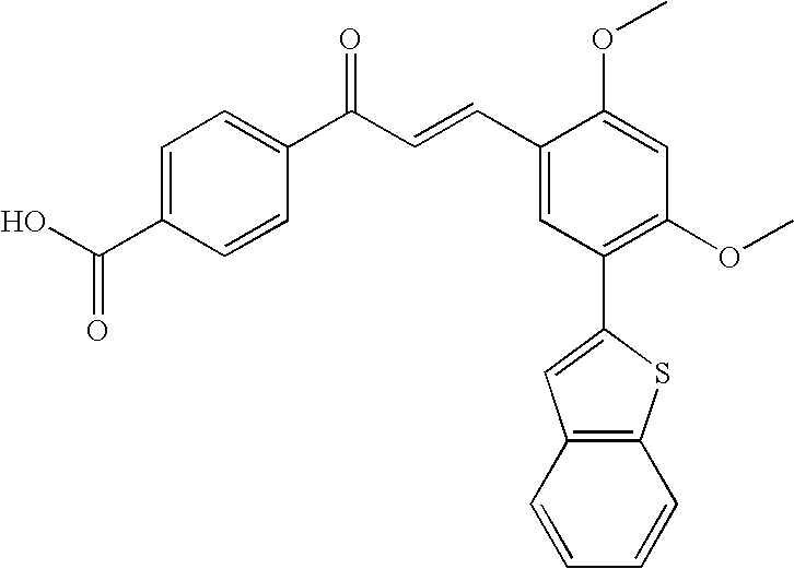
C1=C(C(O)=O)C=CC(C(=O)C=CC2=CC(C3=CC4=C(S3)C=CC=C4)=C(OC)C=C2OC)=C1
